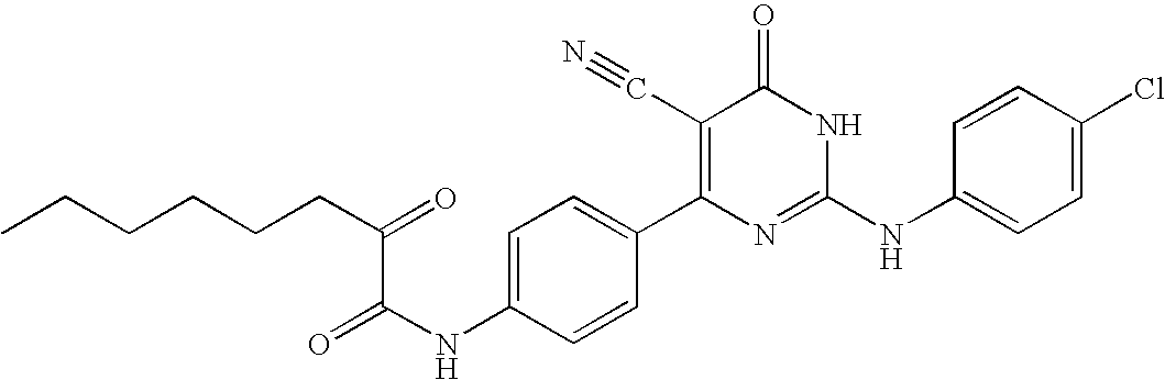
C1=CC(C2=C(C#N)C(=O)NC(NC3=CC=C(Cl)C=C3)=N2)=CC=C1NC(C(CCCCCC)=O)=O
